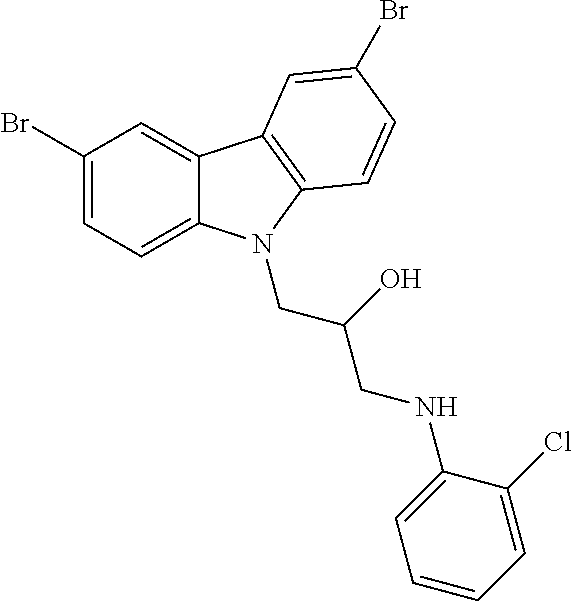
C1(Br)=CC=C2C(=C1)C1=C(N2CC(CNC2=CC=CC=C2Cl)O)C=CC(Br)=C1
